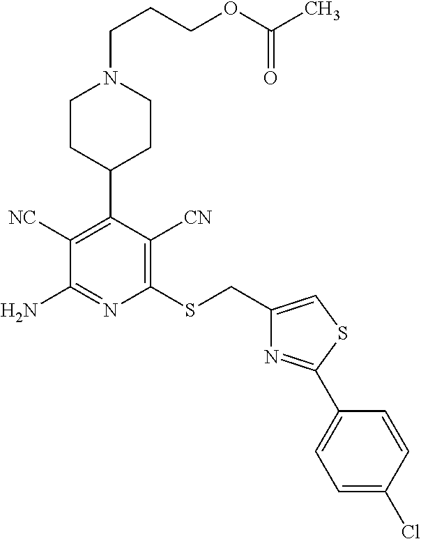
C1(SCC2=CSC(C3=CC=C(Cl)C=C3)=N2)=C([CN])C(C2CCN(CCCOC(C)=O)CC2)=C([NC])C(N)=N1
